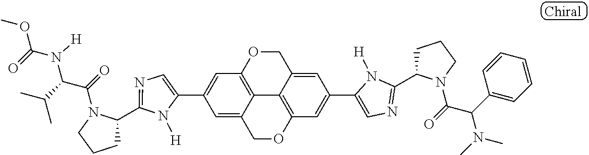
C1(C2=CC3=C4C(=C2)COC2=C4C(=CC(C4=CN=C(C5CCCN5C(=O)C(C5=CC=CC=C5)N(C)C)N4[H])=C2)CO3)=CN=C(C2CCCN2C(C(C(C)C)N([H])C(=O)OC)=O)N1[H]
